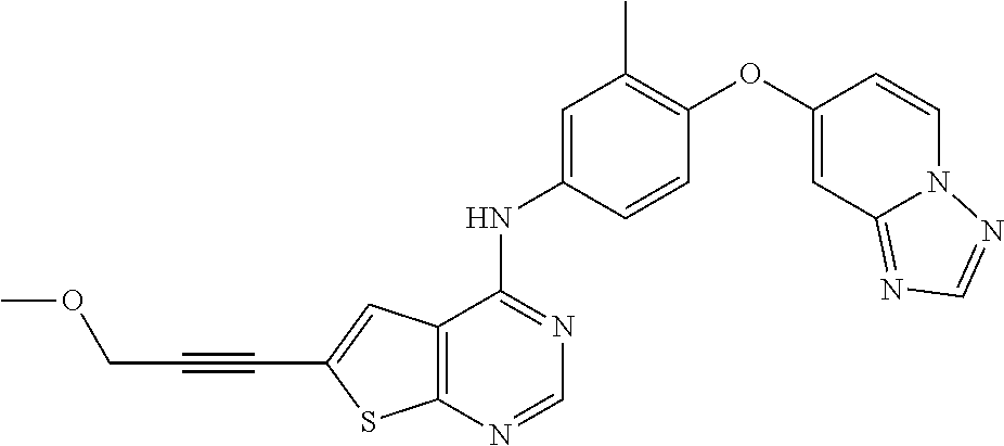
C1=NC2=C(C(NC3=CC(C)=C(OC4=CC5=NC=NN5C=C4)C=C3)=N1)C=C(C#CCOC)S2
